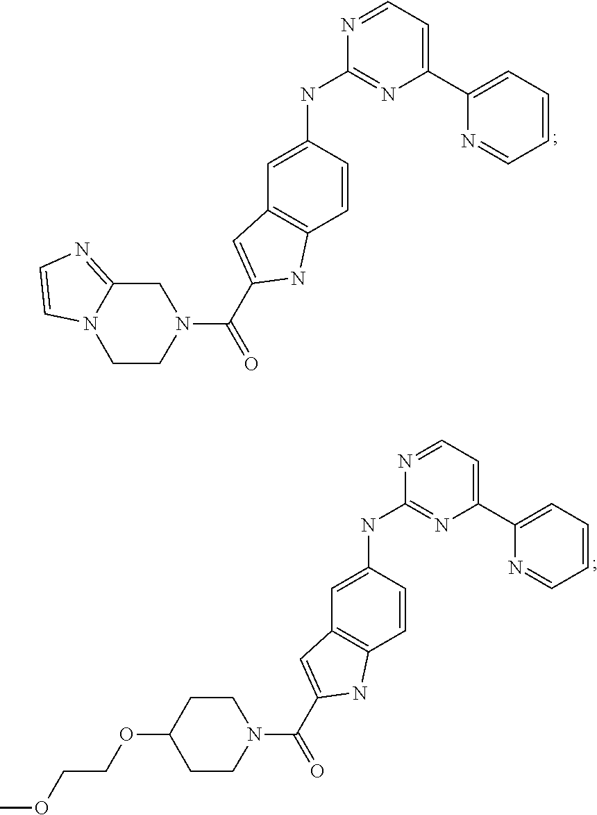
C1(C2=CC=CC=N2)=CC=NC(NC2=CC3=C(C=C2)NC(C(N2CC4=NC=CN4CC2)=O)=C3)=N1.C1(C2=CC=CC=N2)=CC=NC(NC2=CC3=C(C=C2)NC(C(N2CCC(OCCOC)CC2)=O)=C3)=N1
